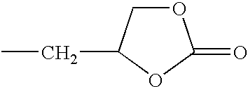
O1CC(CC)OC1=O
